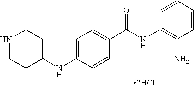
C1=CC=CC(N)=C1NC(C1=CC=C(NC2CCNCC2)C=C1)=O
